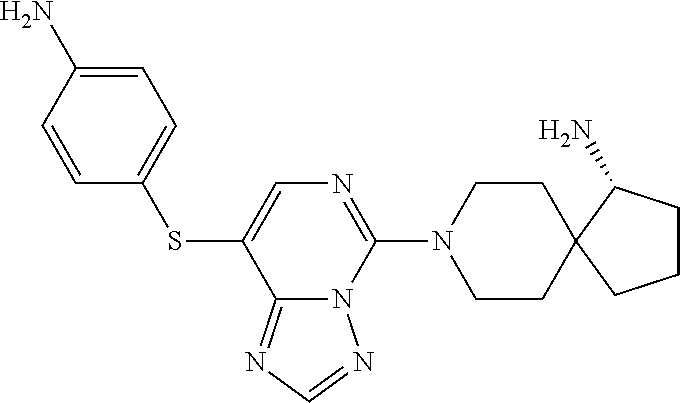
C1=CC(N)=CC=C1SC1=CN=C(N2CCC3(CC2)C(N)CCC3)N2C1=NC=N2
